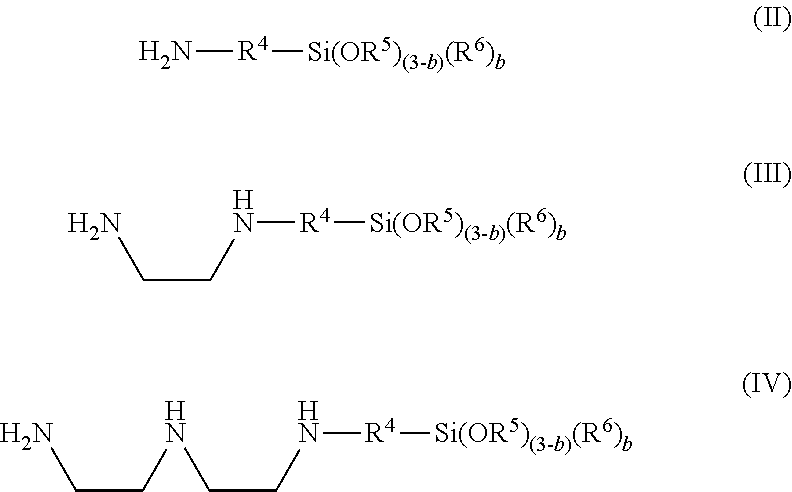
N([R4][Si(OR5)(3-b)(R6)b])CCN.N([R4][Si(OR5)(3-b)(R6)b])CCNCCN.N[R4][Si(OR5)(3-b)(R6)b]
